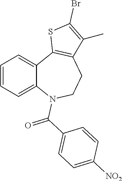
C1=CC=C2C(=C1)C1=C(CCN2C(C2=CC=C([NO2])C=C2)=O)C(C)=C(Br)S1
